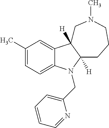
C1(C)=CC=C2C(=C1)C1([H])C([H])(CCCN(C)C1)N2CC1=CC=CC=N1
